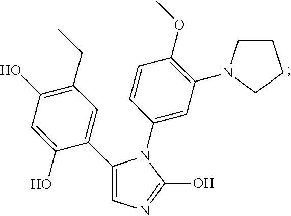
C1(C2=CN=C(O)N2C2=CC(N3CCCC3)=C(OC)C=C2)=CC(CC)=C(O)C=C1O
